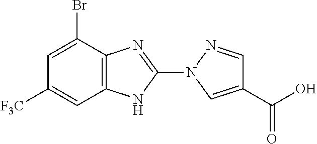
C1=C(Br)C2=C(C=C1[F3C])NC(N1C=C(C(O)=O)C=N1)=N2
